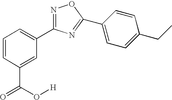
C1=CC(C(=O)O[H])=CC(C2=NOC(C3=CC=C(CC)C=C3)=N2)=C1
